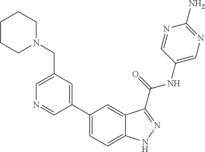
C1(C2=CC=C3C(=C2)C(C(NC2=CN=C(N)N=C2)=O)=NN3)=CC(CN2CCCCC2)=CN=C1
